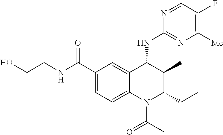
C1(C(=O)NCCO)=CC=C2C(=C1)C(NC1=NC([Me])=C(F)C=N1)C(C)C(CC)N2C(=O)C
